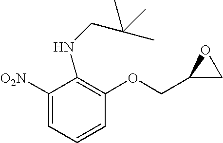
C1([O2N])=CC=CC(OCC2CO2)=C1NCC(C)(C)C
